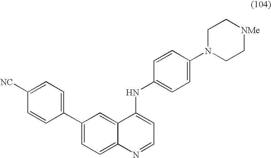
C1(C2=CC=C([NC])C=C2)=CC=C2C(=C1)C(NC1=CC=C(N3CC[NMe]CC3)C=C1)=CC=N2
